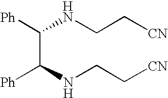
[Ph]C(C([Ph])NCC[CN])NCC[CN]
